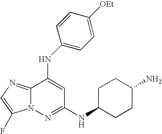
C12=NC=C(F)N1N=C(NC1CCC(N)CC1)C=C2NC1=CC=C([OEt])C=C1
